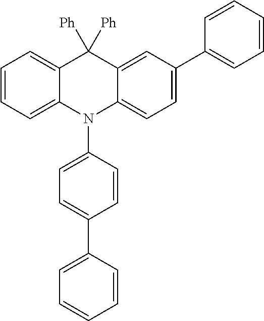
C1=CC=C2C(=C1)C([Ph])([Ph])C1=CC(C3=CC=CC=C3)=CC=C1N2C1=CC=C(C2=CC=CC=C2)C=C1
